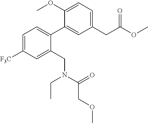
C1=C([F3C])C=C(CN(CC)C(=O)COC)C(C2=CC(CC(=O)OC)=CC=C2OC)=C1
